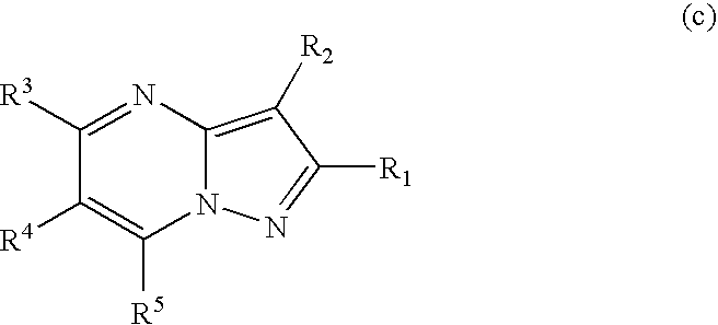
C1([R3])=NC2=C([R2])C([R1])=NN2C([R5])=C1[R4]
